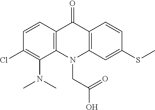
C12=C(N(CC(=O)O)C3=C(C1=O)C=CC(SC)=C3)C(N(C)C)=C(Cl)C=C2
